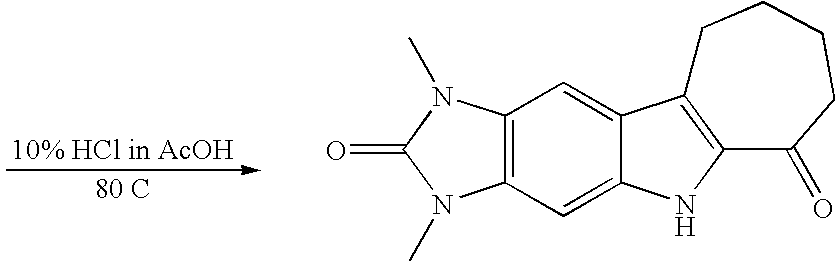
[80 C].C12=C(C=C3C(=C1)C1=C(N3)C(=O)CCCC1)N(C)C(=O)N2C
